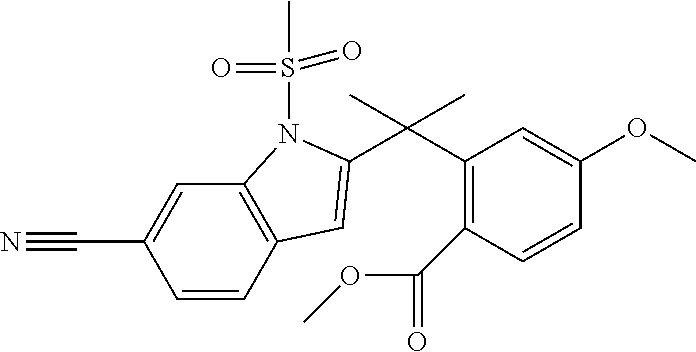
C1(C(C2=CC3=C(N2S(=O)(C)=O)C=C(C#N)C=C3)(C)C)=C(C(OC)=O)C=CC(OC)=C1
